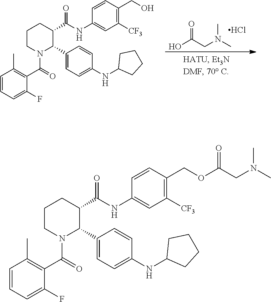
C1CN(C(=O)C2=C(C)C=CC=C2F)C(C2=CC=C(NC3CCCC3)C=C2)C(C(NC2=CC([CF3])=C(CO)C=C2)=O)C1.O=C(CN(C)C)O.Cl.C1CN(C(=O)C2=C(C)C=CC=C2F)C(C2=CC=C(NC3CCCC3)C=C2)C(C(NC2=CC([CF3])=C(COC(CN(C)C)=O)C=C2)=O)C1
